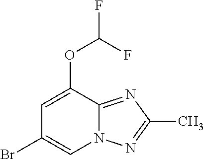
C1=C(OC(F)F)C2=NC(C)=NN2C=C1Br
